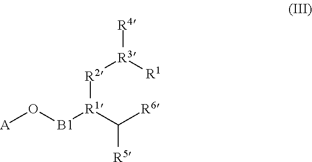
[A]O[B1][R1](C([R6])[R5])[R2][R3]([R1])[R4]
